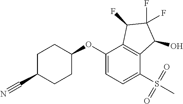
O(C1=CC=C(S(C)(=O)=O)C2=C1C(F)C(F)(F)C2O)C1CCC(C#N)CC1
